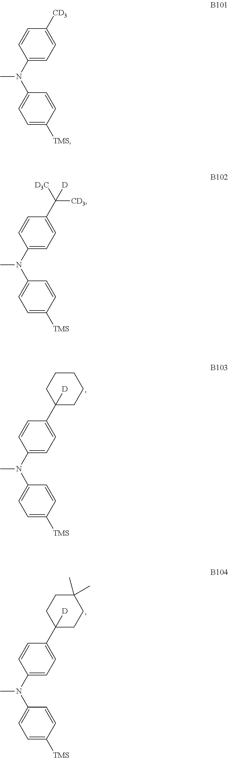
C1=C([TMS])C=CC(N(C2=CC=C(C3([D])CCCCC3)C=C2)C)=C1.C1=C([TMS])C=CC(N(C2=CC=C(C3([D])CCC(C)(C)CC3)C=C2)C)=C1.C1=C([TMS])C=CC(N(C2=CC=C([CD3])C=C2)C)=C1.C1=C([TMS])C=CC(N(C2=CC=C(C([D3C])([CD3])[D])C=C2)C)=C1
